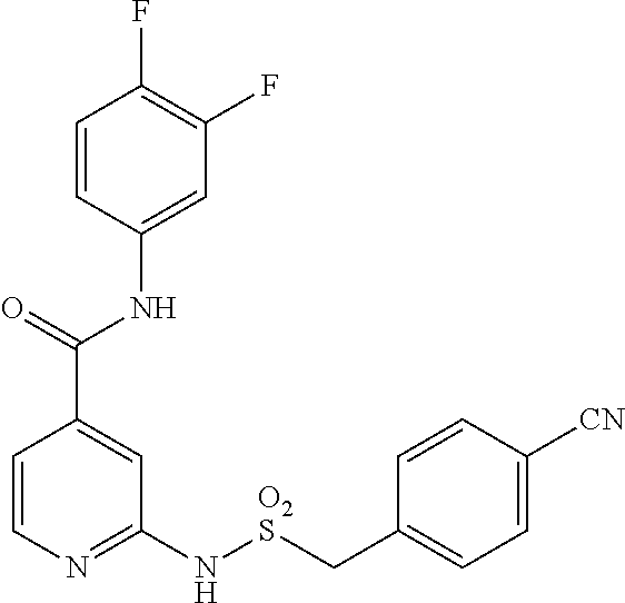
C1=CC(NC(C2=CC(N[O2S]CC3=CC=C([CN])C=C3)=NC=C2)=O)=CC(F)=C1F
